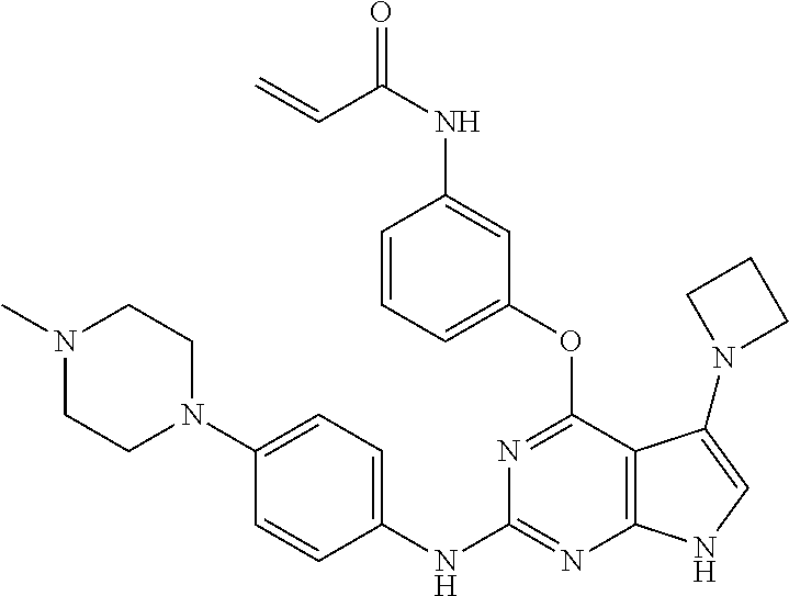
C1(NC2=NC3=C(C(OC4=CC=CC(NC(C=C)=O)=C4)=N2)C(N2CCC2)=CN3)=CC=C(N2CCN(C)CC2)C=C1
